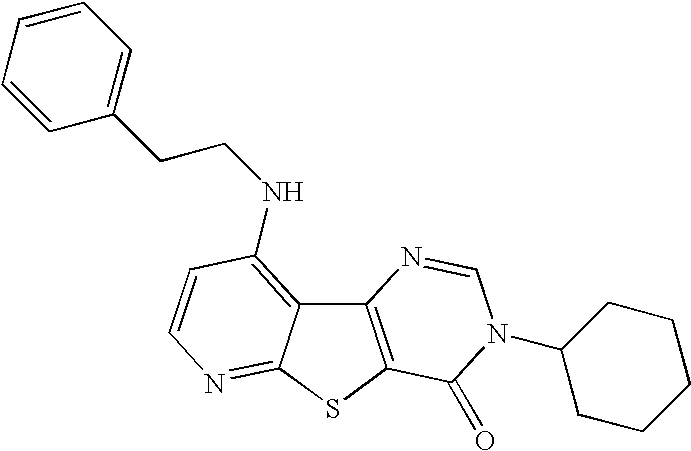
C12=C(SC3=NC=CC(NCCC4=CC=CC=C4)=C13)C(=O)N(C1CCCCC1)C=N2
